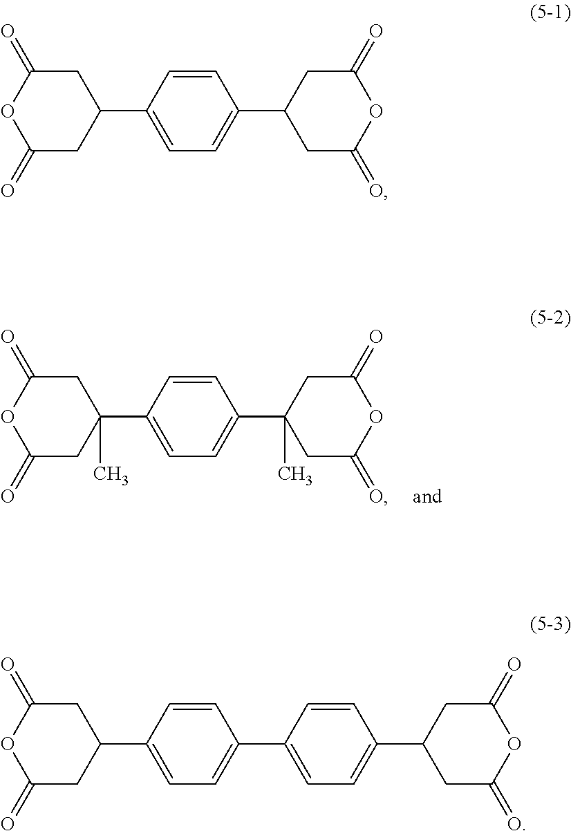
C1C(=O)OC(=O)CC1(C1=CC=C(C2(C)CC(=O)OC(=O)C2)C=C1)C.C1C(=O)OC(=O)CC1C1=CC=C(C2CC(=O)OC(=O)C2)C=C1.C1C(=O)OC(=O)CC1C1=CC=C(C2=CC=C(C3CC(=O)OC(=O)C3)C=C2)C=C1
